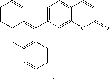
C12=CC3=C(C(C4=CC=C5C(=C4)OC(=O)C=C5)=C1C=CC=C2)C=CC=C3
